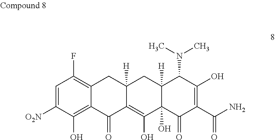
C1=C([O2N])C(O)=C2C(=C1F)CC1([H])C(=C(O)C3(O)C([H])(C1)C(N(C)C)C(O)=C(C(N)=O)C3=O)C2=O
